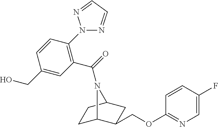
C1C2C(COC3=NC=C(F)C=C3)CC(C1)N2C(=O)C1=C(N2N=CC=N2)C=CC(CO)=C1
